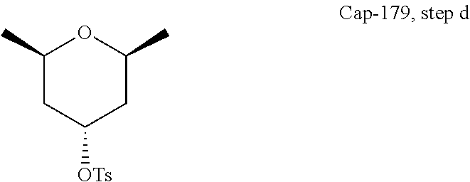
C1(C)CC([OTs])CC(C)O1
